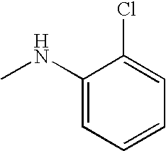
C1(NC)=CC=CC=C1Cl
